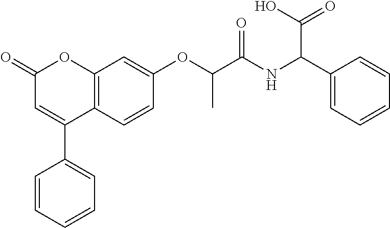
C12=C(C=CC(OC(C(NC(C3=CC=CC=C3)C(=O)O)=O)C)=C1)C(C1=CC=CC=C1)=CC(=O)O2
